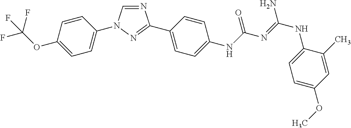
C1=CC(OC(F)(F)F)=CC=C1N1C=NC(C2=CC=C(NC(N=C(NC3=CC=C(OC)C=C3C)N)=O)C=C2)=N1
